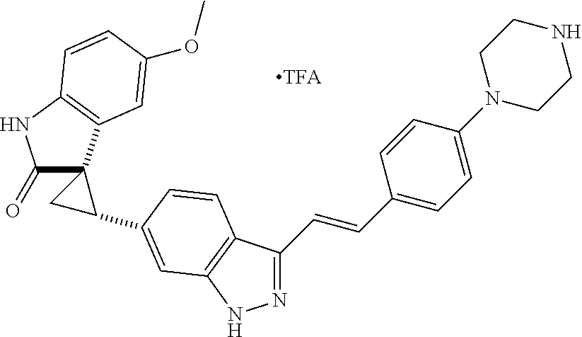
C(=CC1=CC=C(N2CCNCC2)C=C1)C1=NNC2=C1C=CC(C1CC13C(=O)NC1=C3C=C(OC)C=C1)=C2
